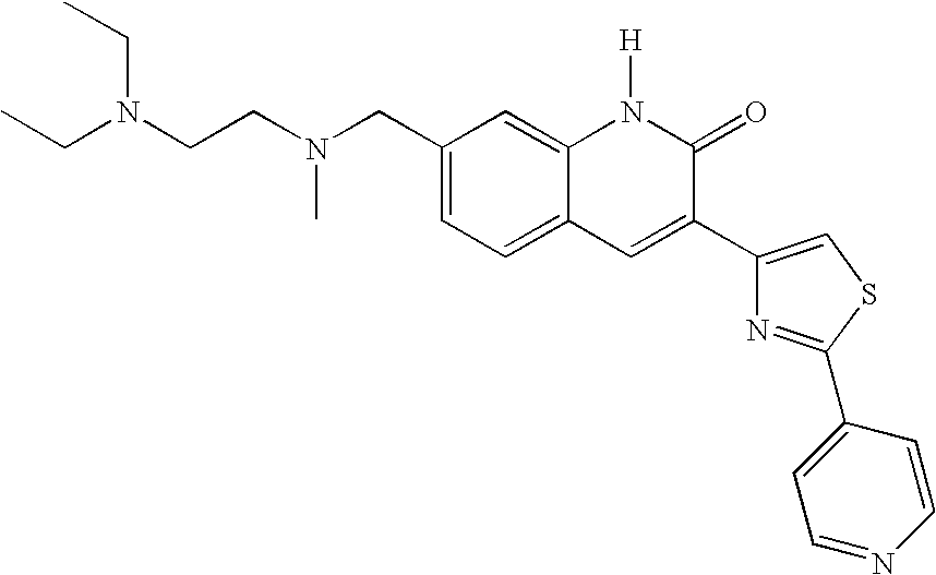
CN(CCN(CC)CC)CC1=CC=C2C(=C1)N([H])C(=O)C(C1=CSC(C3=CC=NC=C3)=N1)=C2
